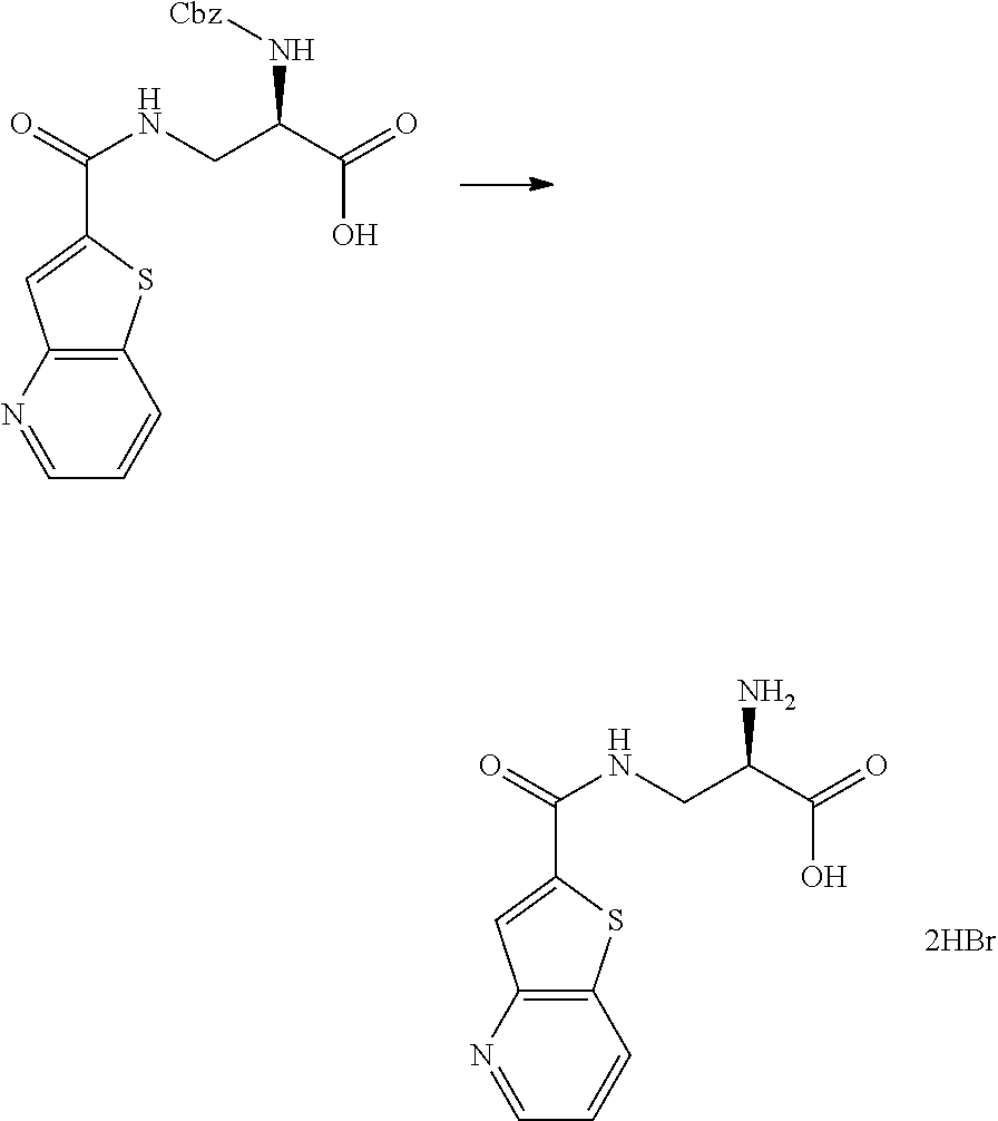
C12=C(N=CC=C1)C=C(C(=O)NCC(C(=O)O)N[Cbz])S2.C12=C(N=CC=C1)C=C(C(=O)NCC(C(=O)O)N)S2
